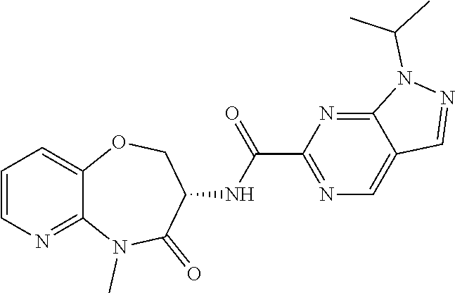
C1=CN=C2C(=C1)OCC(NC(C1=NC=C3C(=N1)N(C(C)C)N=C3)=O)C(=O)N2C
